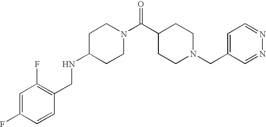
C1(NCC2=C(F)C=C(F)C=C2)CCN(C(C2CCN(CC3=CC=NN=C3)CC2)=O)CC1
